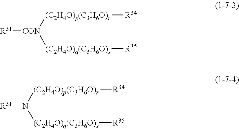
[R31][CON]([(C2H4O)q(C3H6O)s][R35])[(C2H4O)p(C3H6O)r][R34].[(C2H4O)q(C3H6O)s]([R35])N([(C2H4O)p(C3H6O)r][R34])[R31]
